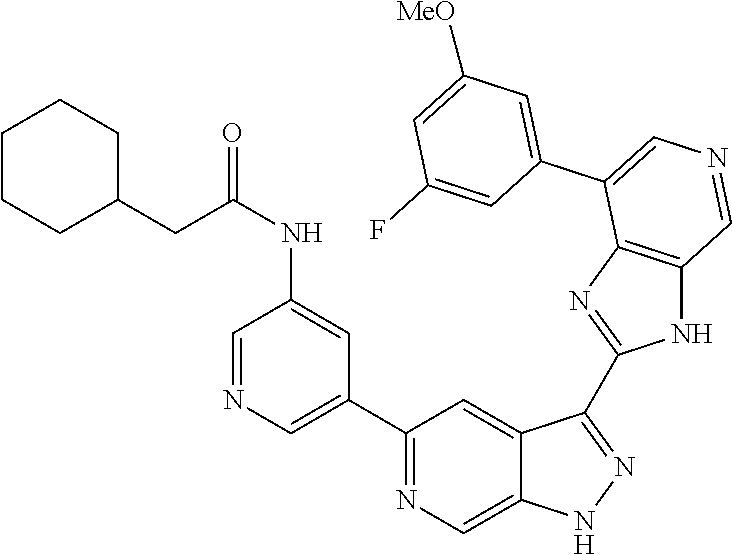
C1(C2=CN=CC(NC(CC3CCCCC3)=O)=C2)=NC=C2C(=C1)C(C1=NC3=C(N1)C=NC=C3C1=CC([MeO])=CC(F)=C1)=NN2
